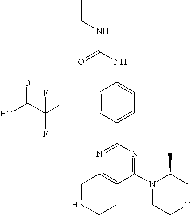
C1=CC(C2=NC3=C(C(N4CCOCC4C)=N2)CCNC3)=CC=C1NC(NCC)=O.O=C(C(F)(F)F)O
